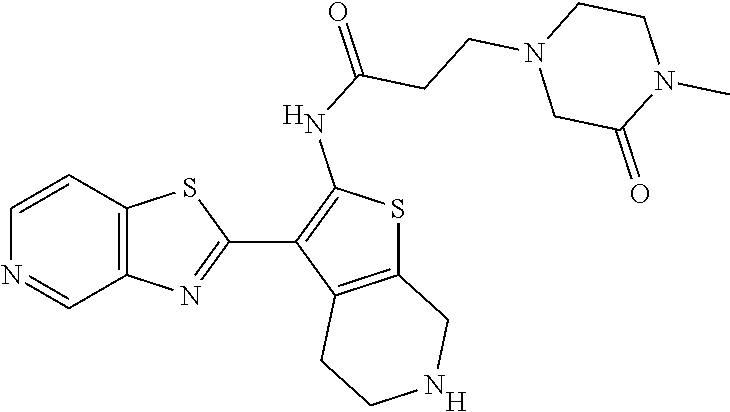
C12=C(C=CN=C1)SC(C1=C(NC(=O)CCN3CC(=O)N(C)CC3)SC3=C1CCNC3)=N2.[H].[H]
